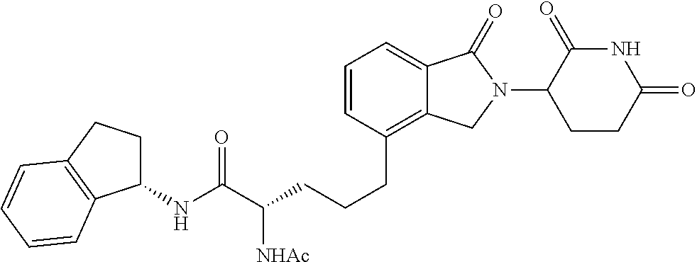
C(CC1=C2C(=CC=C1)C(=O)N(C1C(=O)NC(=O)CC1)C2)CC(C(NC1CCC2=C1C=CC=C2)=O)[NHAc]
